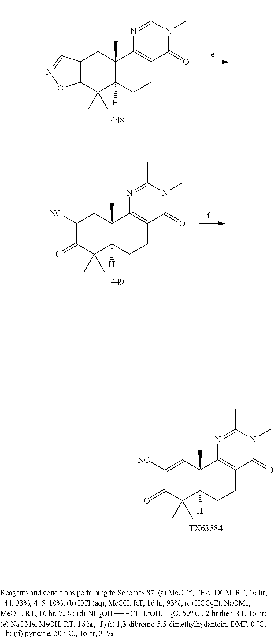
[NH2OH][HCl].C12=C(C(C)(C)C3([H])C(C)(C1)C1=C(CC3)C(=O)N(C)C(C)=N1)ON=C2.C1([NC])CC2(C)C([H])(C(C)(C)C1=O)CCC1=C2N=C(C)N(C)C1=O.[TX63584].C1([NC])=CC2(C)C([H])(C(C)(C)C1=O)CCC1=C2N=C(C)N(C)C1=O
